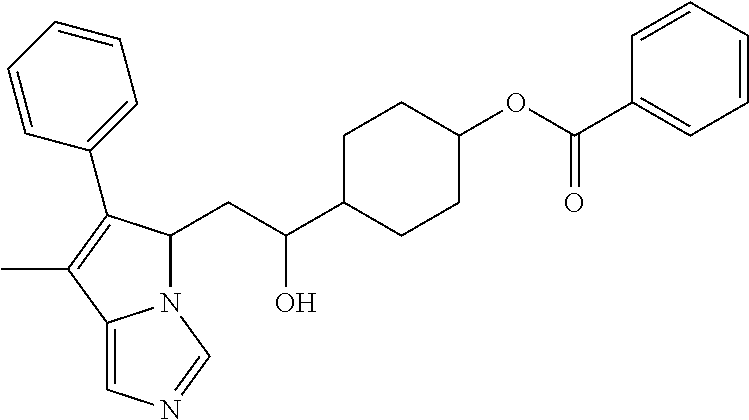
N12C(CC(C3CCC(OC(C4=CC=CC=C4)=O)CC3)O)C(C3=CC=CC=C3)=C(C)C1=CN=C2
